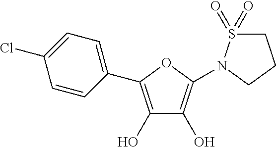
C1(O)=C(C2=CC=C(Cl)C=C2)OC(N2S(=O)(=O)CCC2)=C1O
